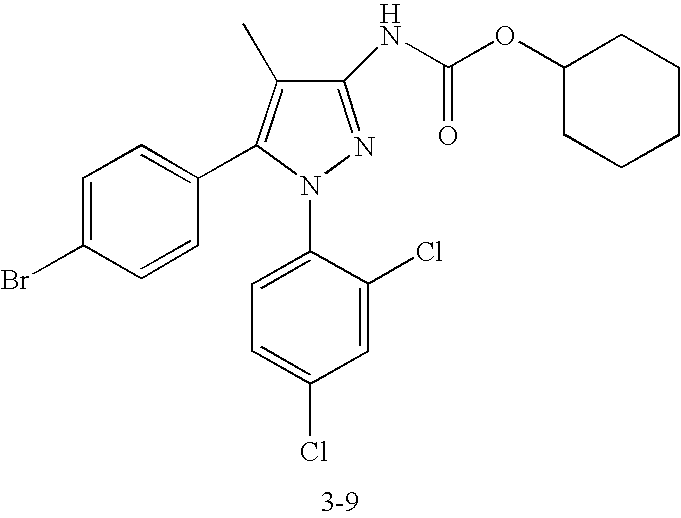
C1(NC(OC2CCCCC2)=O)=NN(C2=CC=C(Cl)C=C2Cl)C(C2=CC=C(Br)C=C2)=C1C
